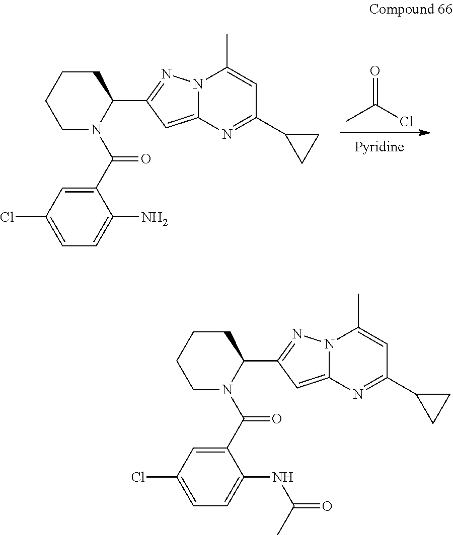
C(N1C(C2=NN3C(=C2)N=C(C2CC2)C=C3C)CCCC1)(C1=CC(Cl)=CC=C1NC(=O)C)=O.O=C(Cl)C.C(N1C(C2=NN3C(=C2)N=C(C2CC2)C=C3C)CCCC1)(C1=CC(Cl)=CC=C1N)=O
